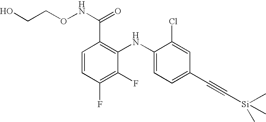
C1=CC(F)=C(F)C(NC2=CC=C(C#C[Si](C)(C)C)C=C2Cl)=C1C(NOCCO)=O
